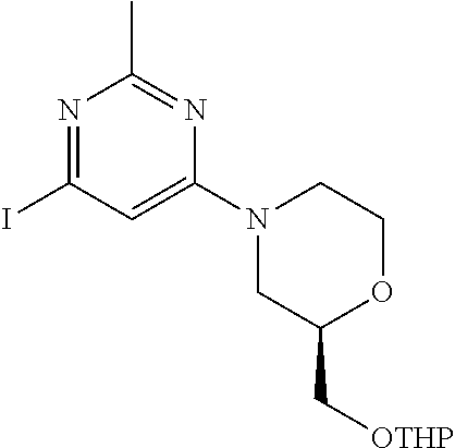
N1=C(I)C=C(N2CC(C[OTHP])OCC2)N=C1C
